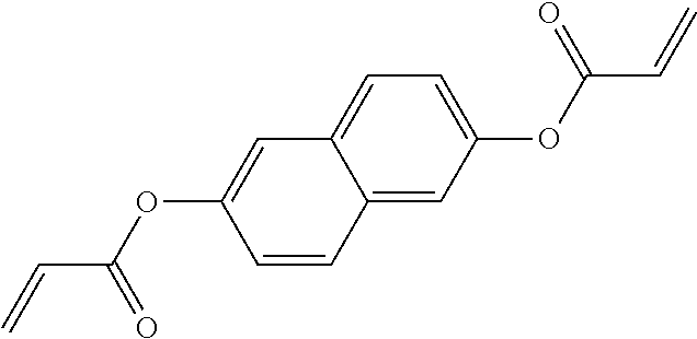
C1(OC(C=C)=O)=CC2=CC=C(OC(C=C)=O)C=C2C=C1
